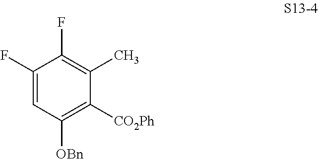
C1(F)=CC([OBn])=C([CO2Ph])C(C)=C1F
